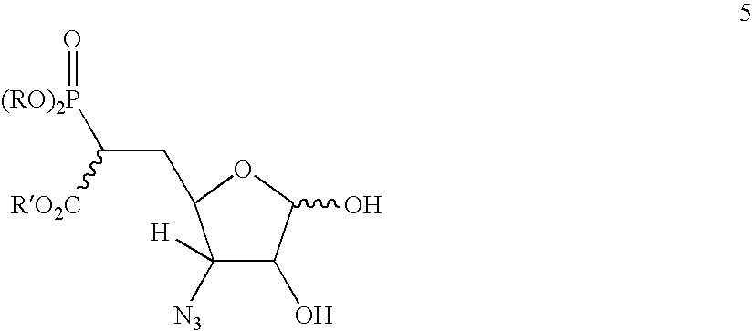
C1([H])([N3])C(O)C(O)OC1CC([(RO)2P]=O)[RO2C]
